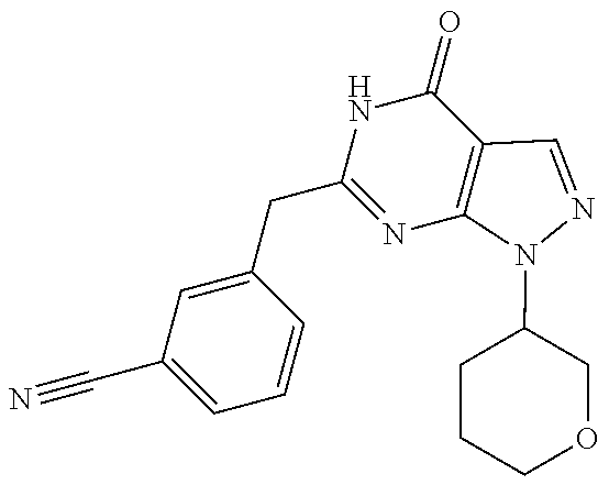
N1=C(CC2=CC(C#N)=CC=C2)NC(=O)C2=C1N(C1CCCOC1)N=C2
